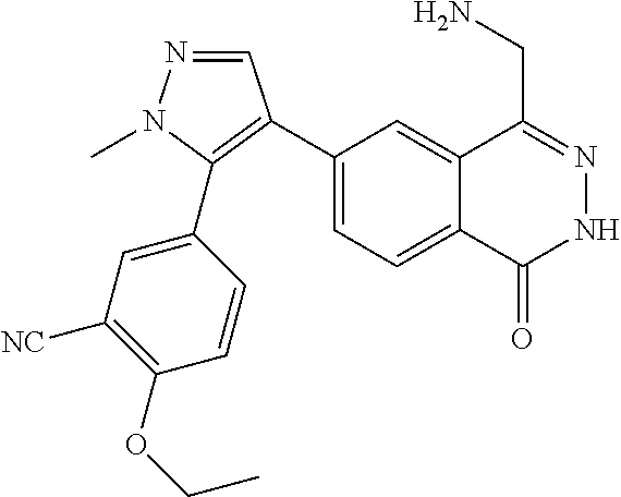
C1(C2=C(C3=CC([NC])=C(OCC)C=C3)N(C)N=C2)=CC=C2C(=C1)C(CN)=NNC2=O
